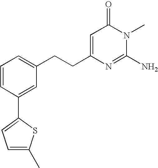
C1=CC(C2=CC=C(C)S2)=CC(CCC2=CC(=O)N(C)C(N)=N2)=C1
